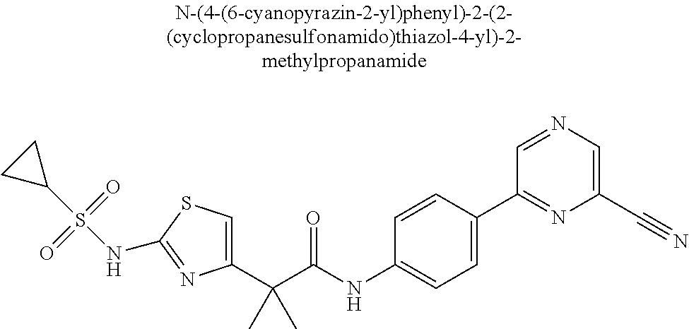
C1(C(C(NC2=CC=C(C3=NC(C#N)=CN=C3)C=C2)=O)(C)C)=CSC(NS(C2CC2)(=O)=O)=N1
